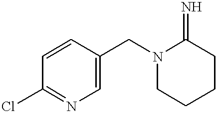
C1=CC(CN2CCCCC2=N)=CN=C1Cl
